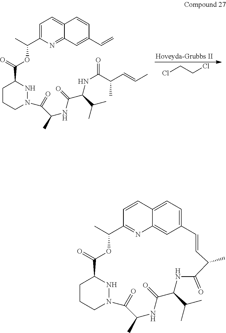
ClCCCl.C1CCN(C(C(NC(C(C(C)C)NC(C(C=CC)C)=O)=O)C)=O)NC1C(=O)OC(C1=CC=C2C(=N1)C=C(C=C)C=C2)C.C1CCN2NC1C(=O)OC(C)C1=NC3=CC(=CC=C3C=C1)C=CC(C)C(=O)NC(C(C)C)C(=O)NC(C)C2=O
